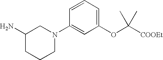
C1(N)CCCN(C2=CC(OC([COOEt])(C)C)=CC=C2)C1
